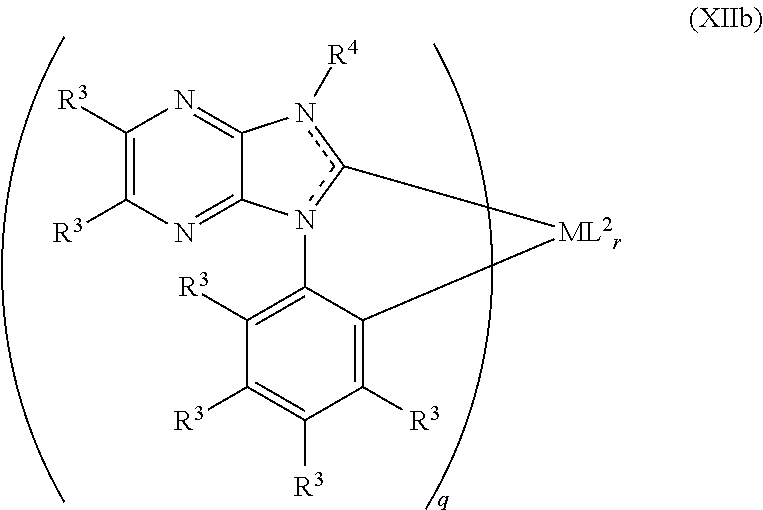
C12=NC([R3])=C([R3])N=C1n1c(n2[R4])[ML2r]C2=C([R3])C([R3])=C([R3])C([R3])=C12
